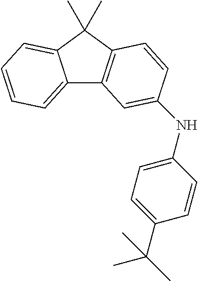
C12=CC=CC=C1C(C)(C)C1=C2C=C(NC2=CC=C(C(C)(C)C)C=C2)C=C1
